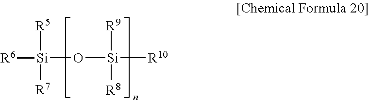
O([Si]([R10])([R9])[R8])[Si]([R6])([R5])[R7]
